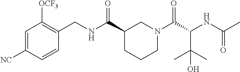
C1=C([NC])C=CC(CNC(C2CCCN(C(C(NC(C)=O)C(C)(C)O)=O)C2)=O)=C1[OCF3]
